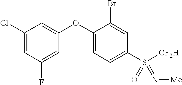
C1(Cl)=CC(F)=CC(OC2=CC=C(S([CF2H])(=N[Me])=O)C=C2Br)=C1
